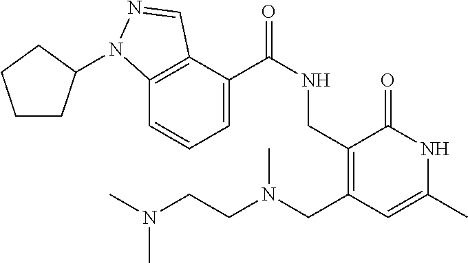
C12=C(C(C(NCC3=C(CN(CCN(C)C)C)C=C(C)NC3=O)=O)=CC=C1)C=NN2C1CCCC1
